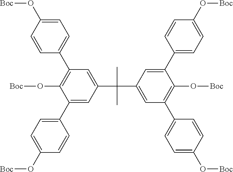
C1=CC(O[Boc])=CC=C1C1=C(O[Boc])C(C2=CC=C(O[Boc])C=C2)=CC(C(C)(C)C2=CC(C3=CC=C(O[Boc])C=C3)=C(O[Boc])C(C3=CC=C(O[Boc])C=C3)=C2)=C1
